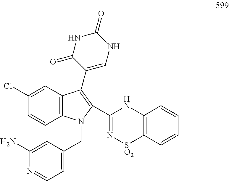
C12=C(C=C(Cl)C=C1)C(C1=CNC(=O)NC1=O)=C(C1=N[SO2]C3=C(N1)C=CC=C3)N2CC1=CC=NC(N)=C1
